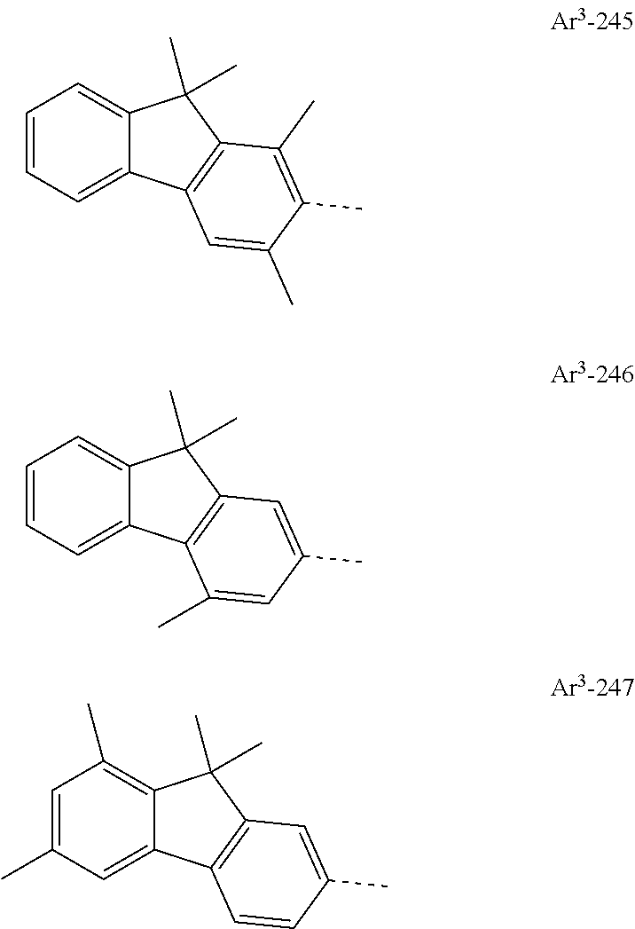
C1=CC=C2C(=C1)C(C)(C)C1=C2C=C(C)C(C)=C1C.C1=CC=C2C(=C1)C(C)(C)C1=C2C(C)=CC(C)=C1.C1=C(C)C=C2C(=C1C)C(C)(C)C1=C2C=CC(C)=C1
